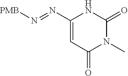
C1(N=N[PMB])=CC(=O)N(C)C(=O)N1
